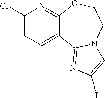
C1(Cl)=CC=C2C(=N1)OCCN1C2=NC(I)=C1
